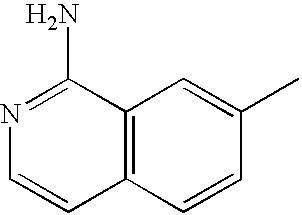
C12=C(C=CC(C)=C1)C=CN=C2N
